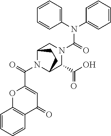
N(C(=O)N1CC2N(C(C3=CC(=O)C4=C(O3)C=CC=C4)=O)C(C1C(O)=O)CC2)(C1=CC=CC=C1)C1=CC=CC=C1
